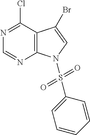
N1=C(Cl)C2=C(N=C1)N(S(C1=CC=CC=C1)(=O)=O)C=C2Br
